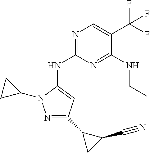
N1=C(NC2=CC(C3CC3C#N)=NN2C2CC2)N=C(NCC)C(C(F)(F)F)=C1
